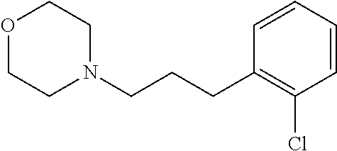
O1CCN(CCCC2=C(Cl)C=CC=C2)CC1
